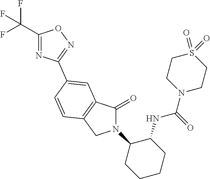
C1(=O)N(C2CCCCC2NC(=O)N2CCS(=O)(=O)CC2)CC2=C1C=C(C1=NOC(C(F)(F)F)=N1)C=C2
